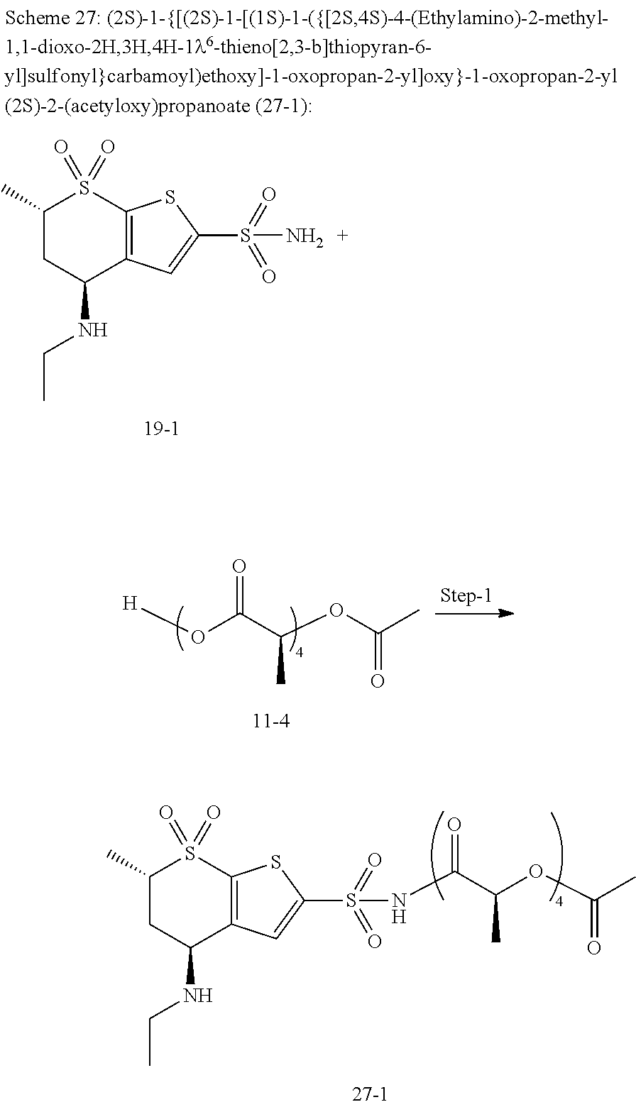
C1(C)CC(NCC)C2=C(S1(=O)=O)SC(S(=O)(=O)N)=C2.O(C(=O)C(C)OC(C)=O)[H].C1(C)CC(NCC)C2=C(S1(=O)=O)SC(S(=O)(=O)NC(=O)C(C)OC(C)=O)=C2
